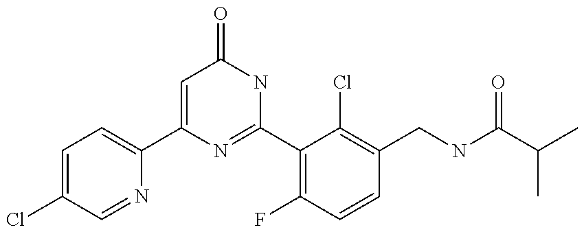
C1(C2=CC=C(Cl)C=N2)=CC(=O)NC(C2=C(F)C=CC(CNC(C(C)C)=O)=C2Cl)=N1
